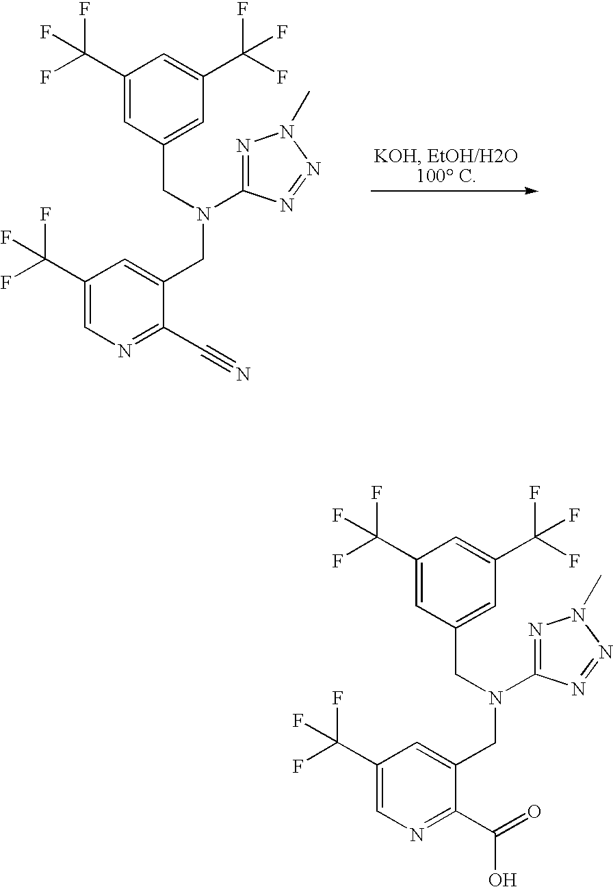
N1=C(N(CC2=CC(C(F)(F)F)=CC(C(F)(F)F)=C2)CC2=CC(C(F)(F)F)=CN=C2C#N)N=NN1C.N1=C(N(CC2=CC(C(F)(F)F)=CC(C(F)(F)F)=C2)CC2=CC(C(F)(F)F)=CN=C2C(=O)O)N=NN1C
